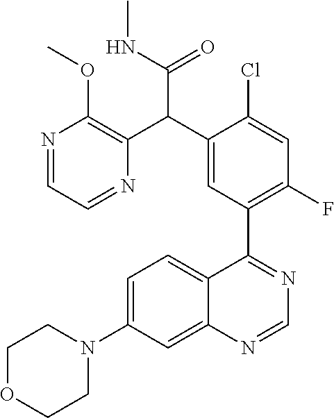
C1=C(N2CCOCC2)C=C2C(=C1)C(C1=C(F)C=C(Cl)C(C(C3=C(OC)N=CC=N3)C(NC)=O)=C1)=NC=N2
